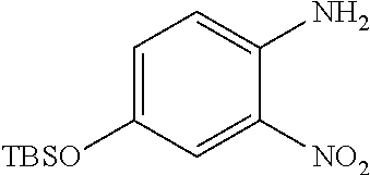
C1=C([TBSO])C=C([NO2])C(N)=C1
